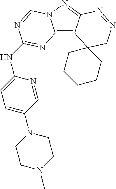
C12=C3C(=NN1C=NC(NC1=CC=C(N4CCN(C)CC4)C=N1)=N2)N=NCC31CCCCC1
